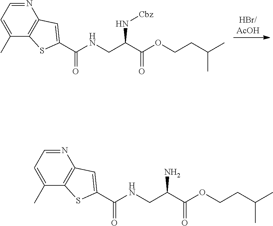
N1=CC=C(C)C2=C1C=C(C(NCC(C(=O)OCCC(C)C)N[Cbz])=O)S2.N1=CC=C(C)C2=C1C=C(C(NCC(C(=O)OCCC(C)C)N)=O)S2
